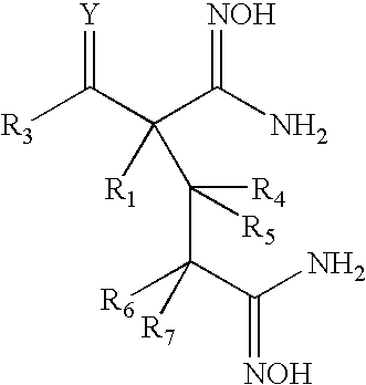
[Y]=C(C(C(N)=[NOH])([R1])C([R4])(C(C(N)=[NOH])([R6])[R7])[R5])[R3]
